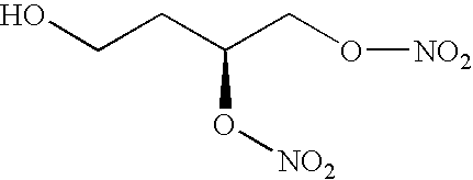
OCCC(CO[NO2])O[NO2]
